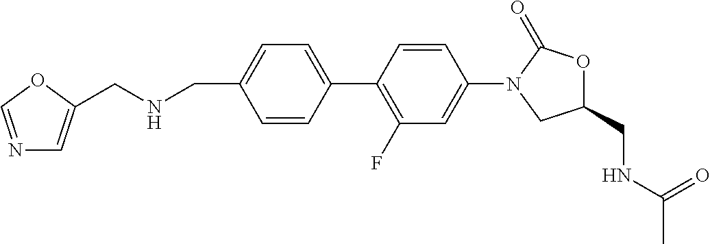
C1(CNC(C)=O)OC(=O)N(C2=CC(F)=C(C3=CC=C(CNCC4=CN=CO4)C=C3)C=C2)C1
